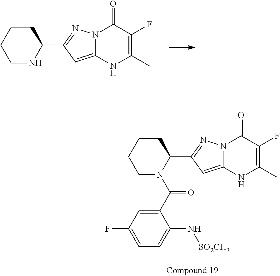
C1CCCNC1C1=NN2C(=C1)NC(C)=C(F)C2=O.C1CCCN(C(C2=CC(F)=CC=C2N[SO2CH3])=O)C1C1=NN2C(=C1)NC(C)=C(F)C2=O
